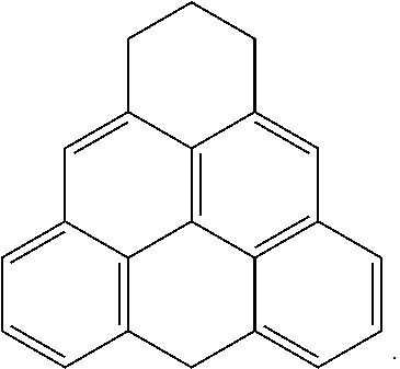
C12=C3C(=CC=C1)C=C1C4=C3C3=C(C=CC=C3C2)C=C4CCC1
